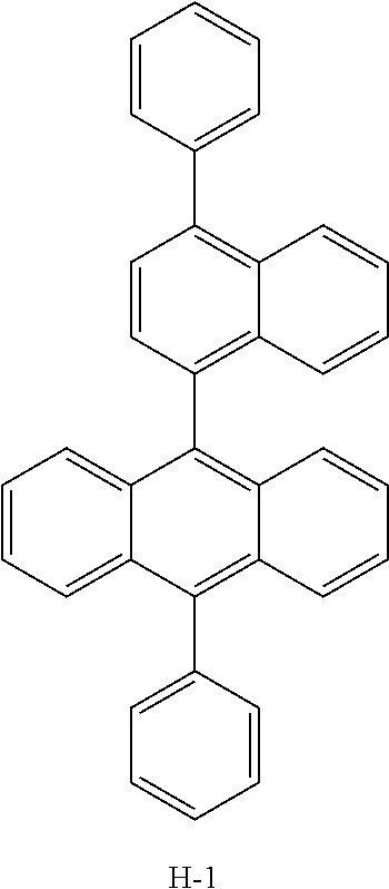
C1=CC(C2=C3C(=C(C4=C5C(=C(C6=CC=CC=C6)C6=CC=CC=C46)C=CC=C5)C=C2)C=CC=C3)=CC=C1.[H]
